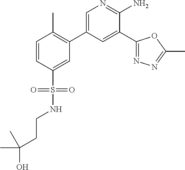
C1=CC(S(=O)(NCCC(O)(C)C)=O)=CC(C2=CN=C(N)C(C3=NN=C(C)O3)=C2)=C1C
